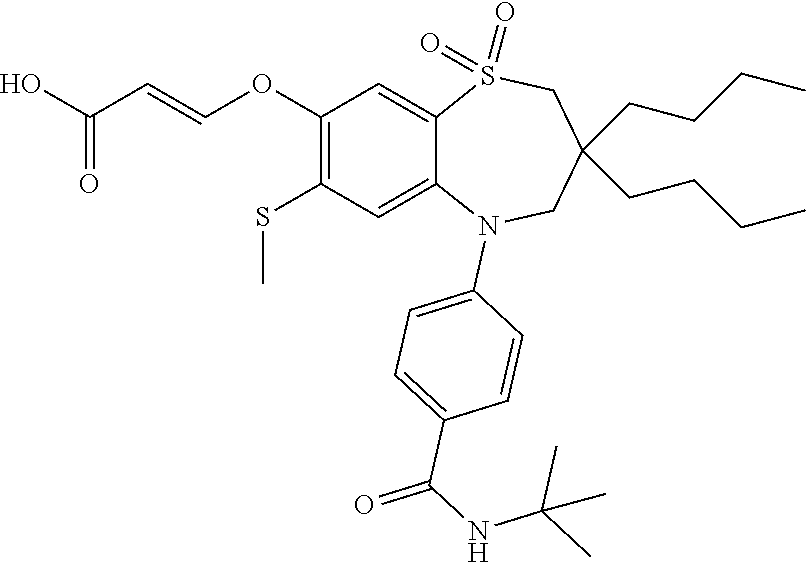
OC(=O)C=COC1=C(SC)C=C2C(=C1)S(=O)(=O)CC(CCCC)(CCCC)CN2C1=CC=C(C(NC(C)(C)C)=O)C=C1
